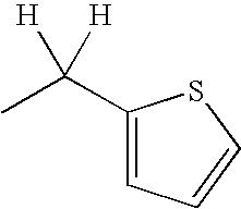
CC(C1=CC=CS1)([H])[H]
